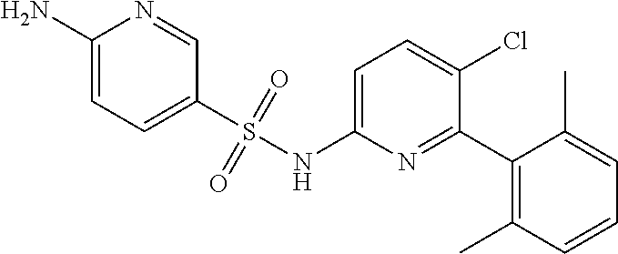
C1=C(NS(C2=CC=C(N)N=C2)(=O)=O)N=C(C2=C(C)C=CC=C2C)C(Cl)=C1
